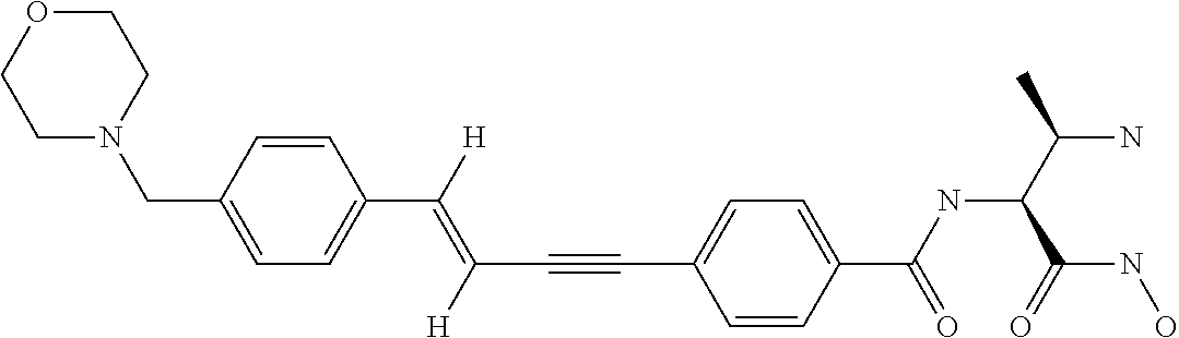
C(C#CC1=CC=C(C(NC(C(N)C)C(NO)=O)=O)C=C1)(=C([H])C1=CC=C(CN2CCOCC2)C=C1)[H]
